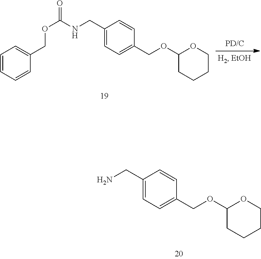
C1=CC=CC(COC(NCC2=CC=C(COC3CCCCO3)C=C2)=O)=C1.NCC1=CC=C(COC2CCCCO2)C=C1
